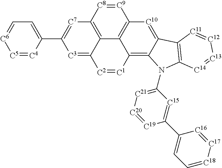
[C3]1=C2C3=C([C7]=C1C1=CC=[C6][C5]=[C4]1)[C8]=[C9]C1=C3C(=C3C(=[C10]1)C1=C(N3C3=[C21][C20]=[C19]C(C4=CC=[C18][C17]=[C16]4)=[C15]3)[C14]=[C13][C12]=[C11]1)[C1]=[C2]2
